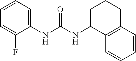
C1=C(NC(NC2C3=C(C=CC=C3)CCC2)=O)C(F)=CC=C1
